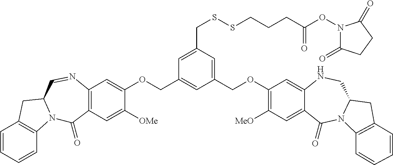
C1=CC=CC2=C1CC1N2C(=O)C2=C(N=C1)C=C(OCC1=CC(COC3=C([MeO])C=C4C(=C3)NCC3N(C4=O)C4=C(C3)C=CC=C4)=CC(CSSCCCC(ON3C(=O)CCC3=O)=O)=C1)C([OMe])=C2
